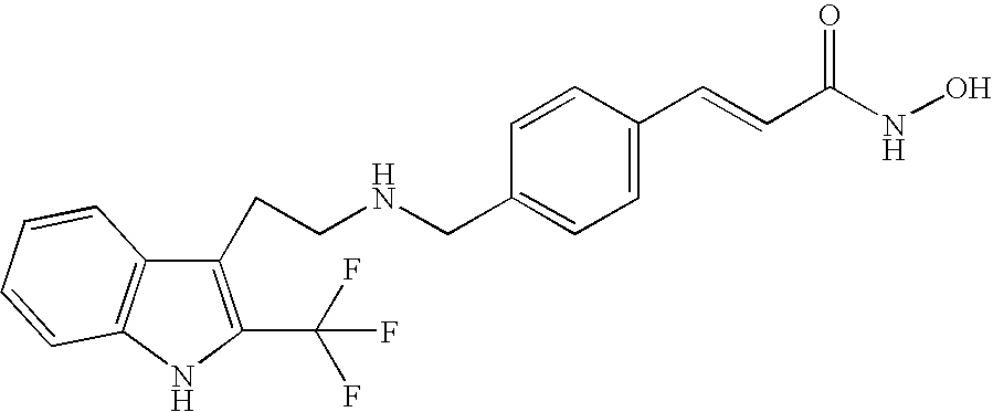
C(CNCC1=CC=C(C=CC(NO)=O)C=C1)C1=C(C(F)(F)F)NC2=C1C=CC=C2
